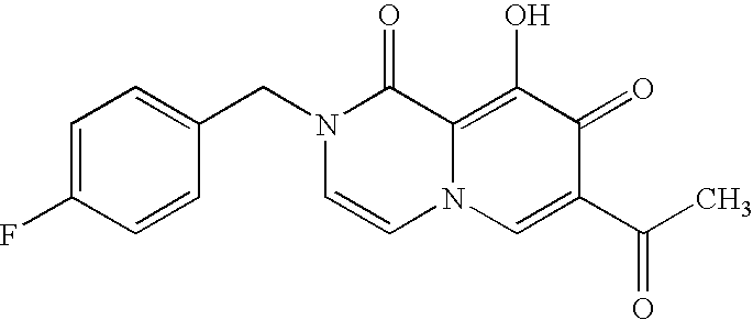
C1(CN2C=CN3C(=C(O)C(=O)C(C(C)=O)=C3)C2=O)=CC=C(F)C=C1
